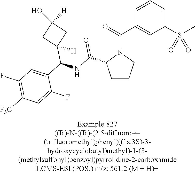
C1=CC=C(S(C)(=O)=O)C=C1C(=O)N1C(C(NC(C2=CC(F)=C([F3C])C=C2F)C2([H])CC(O)([H])C2)=O)CCC1
